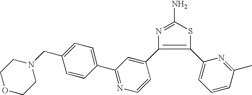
S1C(N)=NC(C2=CC(C3=CC=C(CN4CCOCC4)C=C3)=NC=C2)=C1C1=CC=CC(C)=N1
